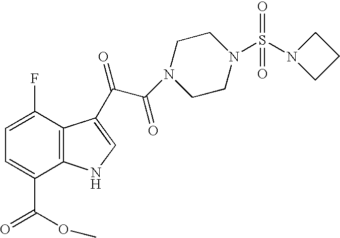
C1=C(F)C2=C(C(C(=O)OC)=C1)NC=C2C(C(=O)N1CCN(S(=O)(=O)N2CCC2)CC1)=O
